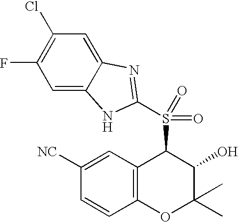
C12=C(C(S(C3=NC4=CC(Cl)=C(F)C=C4N3)(=O)=O)C(O)C(C)(C)O1)C=C([NC])C=C2
